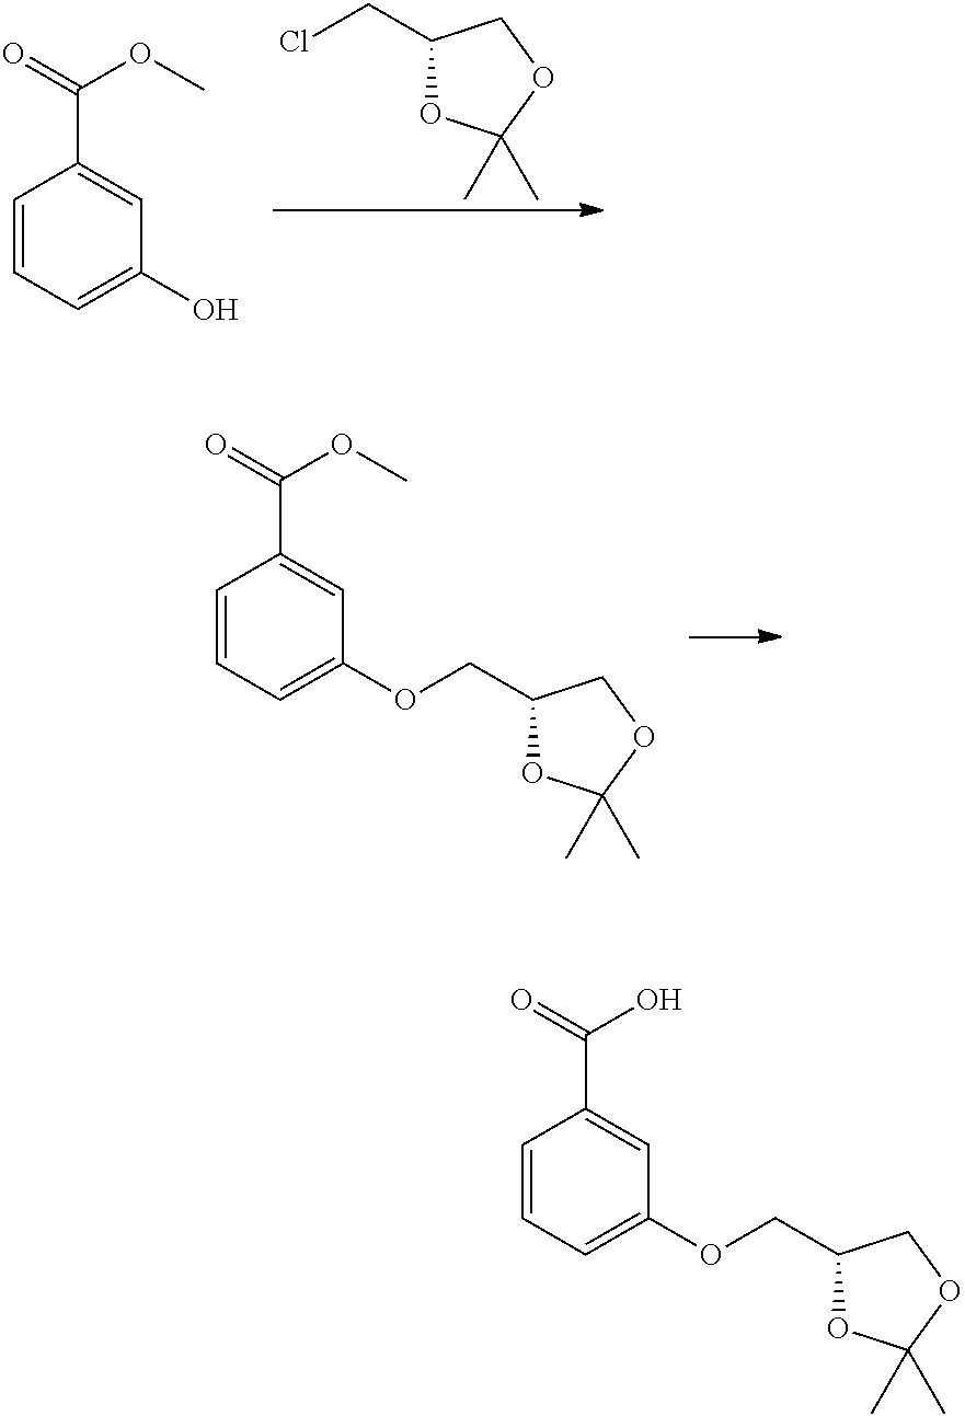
C1=CC=C(O)C=C1C(=O)OC.C1(CCl)OC(C)(C)OC1.C1=CC=C(OCC2OC(C)(C)OC2)C=C1C(=O)OC.C1=CC=C(OCC2OC(C)(C)OC2)C=C1C(=O)O
